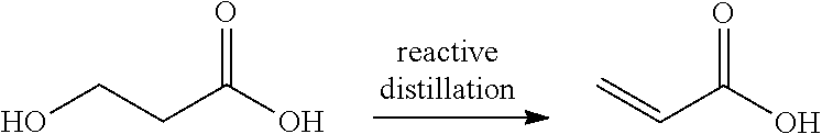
C=CC(O)=O.OCCC(O)=O
